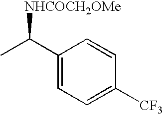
C1(C(C)[NHCOCH2OMe])=CC=C([CF3])C=C1
